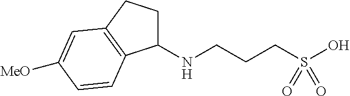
C1(NCCCS(O)(=O)=O)CCC2=C1C=CC([MeO])=C2
